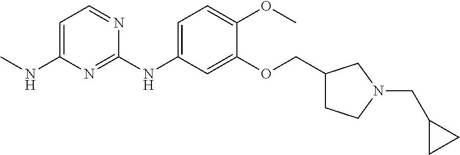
C1=C(NC)N=C(NC2=CC=C(OC)C(OCC3CCN(CC4CC4)C3)=C2)N=C1
